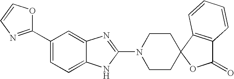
C1(C2=NC=CO2)=CC=C2C(=C1)N=C(N1CCC3(CC1)C1=C(C(=O)O3)C=CC=C1)N2
